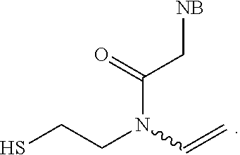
C(N(CCS)C=C)(C[NB])=O
